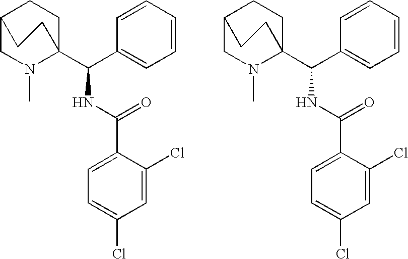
C12CN(C)C(C(C3=CC=CC=C3)NC(C3=CC=C(Cl)C=C3Cl)=O)(CC1)CC2.C12CN(C)C(C(C3=CC=CC=C3)NC(C3=CC=C(Cl)C=C3Cl)=O)(CC1)CC2
